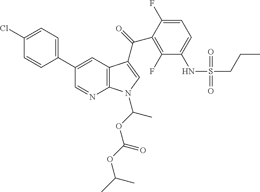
C12=C(C=C(C3=CC=C(Cl)C=C3)C=N1)C(C(=O)C1=C(F)C(NS(CCC)(=O)=O)=CC=C1F)=CN2C(OC(OC(C)C)=O)C
